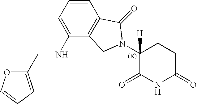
C1=C(NCC2=CC=CO2)C2=C(C=C1)C(=O)N(C1([H])C(=O)NC(=O)CC1)C2
